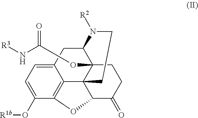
C1=C2C3=C(C(O[R1b])=C1)OC1C34C(OC(N[R3])=O)(C(C2)N([R2])CC4)CCC1=O
